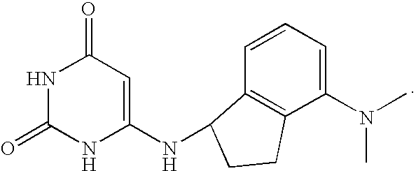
N1C(=O)NC(NC2C3=C(C(N(C)C)=CC=C3)CC2)=CC1=O
